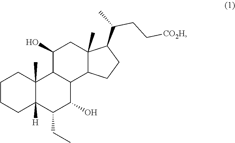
C1CCC2([H])C(C)(C1)C1C(C(O)C2CC)C2C(C)(CC1O)C(C(C)CC[CO2H])CC2
